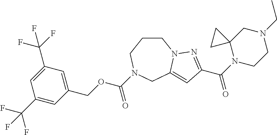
C1CCN(C(OCC2=CC(C(F)(F)F)=CC(C(F)(F)F)=C2)=O)CC2=CC(C(N3CCN(CC)CC34CC4)=O)=NN12
